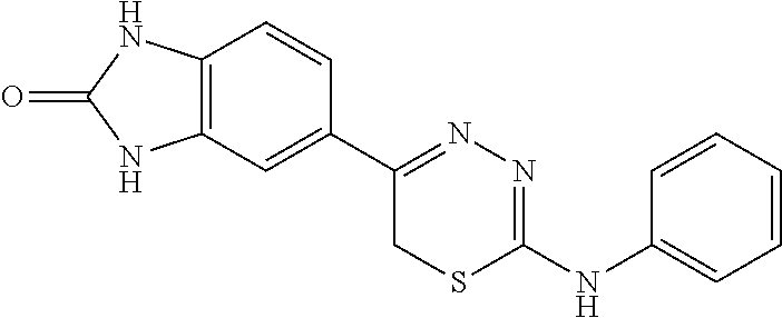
C12=C(C=C(C3=NN=C(NC4=CC=CC=C4)SC3)C=C1)NC(=O)N2
